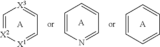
C1=[X2][X1]=CC=[X3]1.[A].C1=CN=CC=C1.[A].C1=CC=CC=C1.[A]
